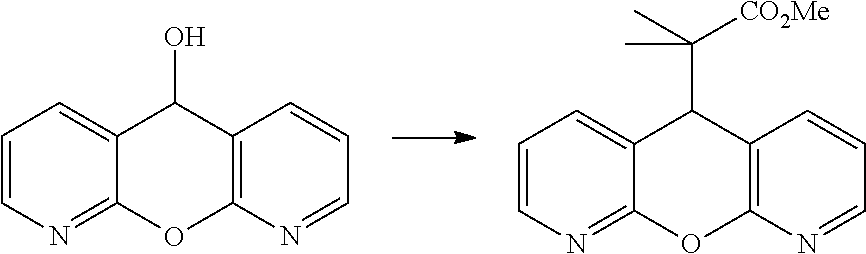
C1=CN=C2C(=C1)C(C([CO2Me])(C)C)C1=C(O2)N=CC=C1.C1=CN=C2C(=C1)C(O)C1=C(O2)N=CC=C1
